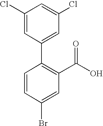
C1(Cl)=CC(C2=C(C(O)=O)C=C(Br)C=C2)=CC(Cl)=C1
